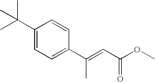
COC(C=C(C1=CC=C(C(C)(C)C)C=C1)C)=O
